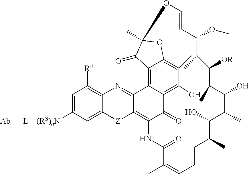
C12=C3C(=O)C4=C(O)C(C)=C5C(=C4C1=NC1=C([R4])C=C([(R3)nN][L][Ab])C=C1[Z]2)C(=O)C(C)(O5)OC=CC(OC)C(C)C([OR])C(C)C(O)C(C)C(O)C(C)C=CC=C(C)C(=O)N3
